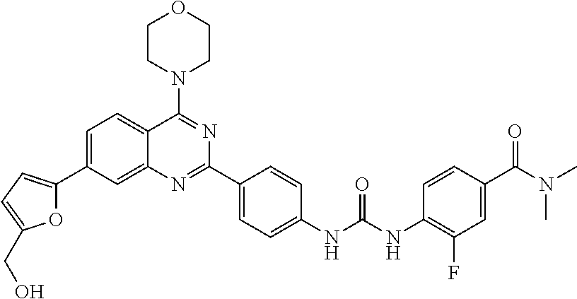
C1=C(C2=CC=C(CO)O2)C=C2C(=C1)C(N1CCOCC1)=NC(C1=CC=C(NC(NC3=C(F)C=C(C(N(C)C)=O)C=C3)=O)C=C1)=N2
